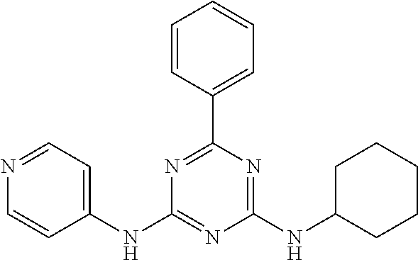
C1(NC2=NC(NC3CCCCC3)=NC(C3=CC=CC=C3)=N2)=CC=NC=C1
